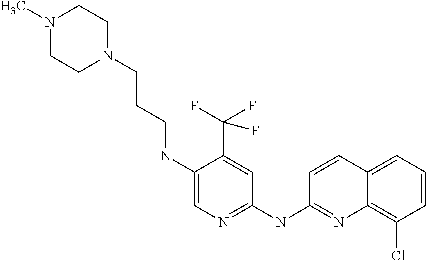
C1(NCCCN2CCN(C)CC2)=CN=C(NC2=NC3=C(Cl)C=CC=C3C=C2)C=C1C(F)(F)F
